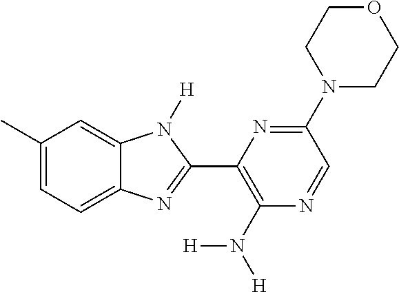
C1(C)=CC=C2C(=C1)N([H])C(C1=C(N([H])[H])N=CC(N3CCOCC3)=N1)=N2
